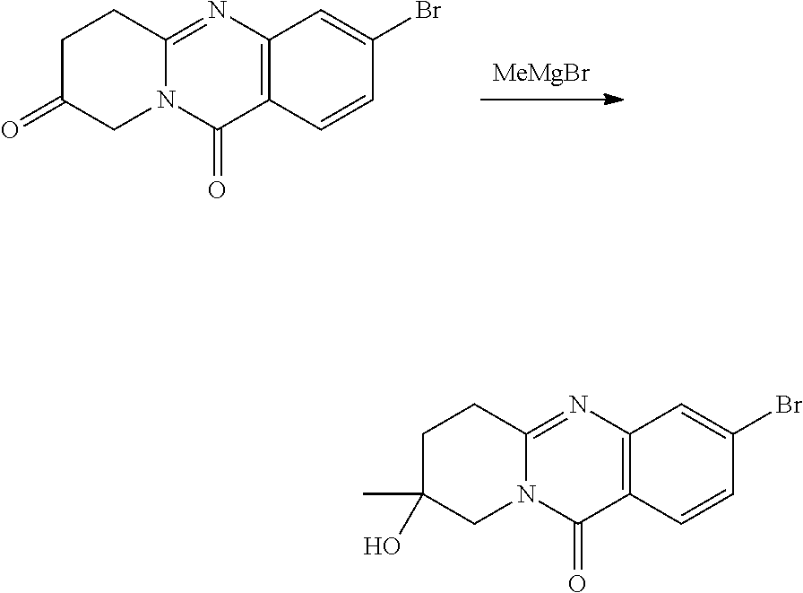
C12=C(N=C3N(C1=O)CC(C)(O)CC3)C=C(Br)C=C2.[MeMgBr].C1C(=O)CN2C(=O)C3=C(N=C2C1)C=C(Br)C=C3
